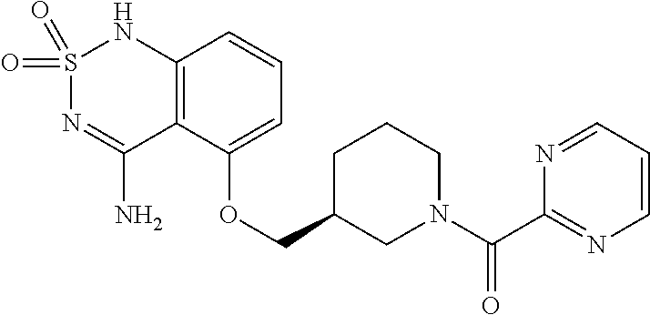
C12=C(C(OCC3CN(C(C4=NC=CC=N4)=O)CCC3)=CC=C1)C(N)=NS(=O)(=O)N2
